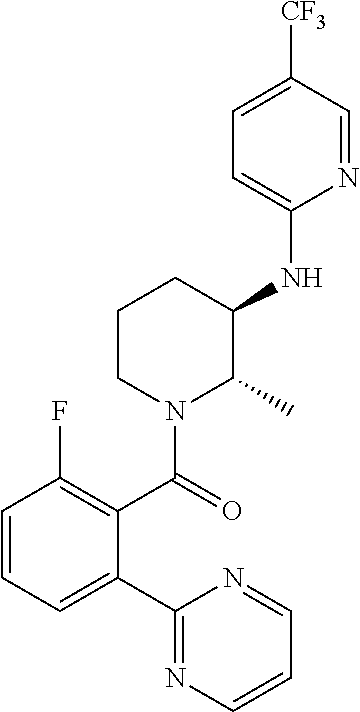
C1(C2=CC=CC(F)=C2C(=O)N2C(C)C(NC3=CC=C([CF3])C=N3)CCC2)=NC=CC=N1
